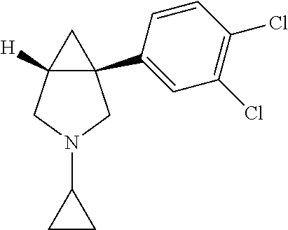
C12(C3=CC(Cl)=C(Cl)C=C3)C([H])(CN(C3CC3)C1)C2
